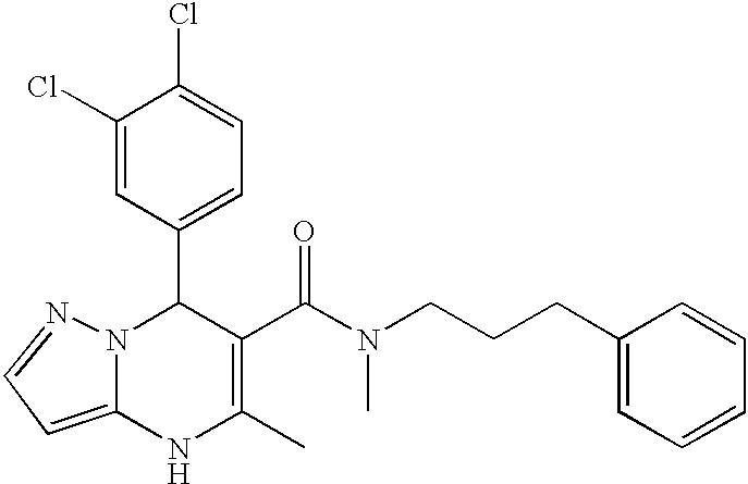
C1(C2N3C(=CC=N3)NC(C)=C2C(=O)N(CCCC2=CC=CC=C2)C)=CC=C(Cl)C(Cl)=C1
